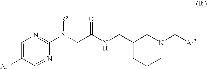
C1=C([Ar1])C=NC(N(CC(NCC2CCCN(C[Ar2])C2)=O)[Rb])=N1
